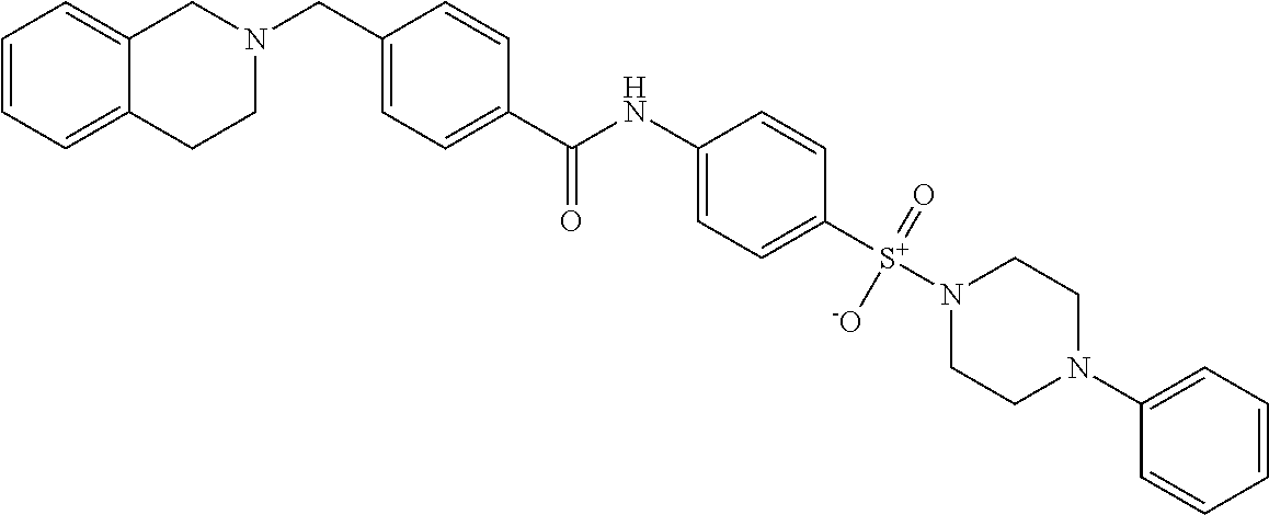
C1=CC=C2C(=C1)CN(CC1=CC=C(C(NC3=CC=C([S+](N4CCN(C5=CC=CC=C5)CC4)(=O)[-O])C=C3)=O)C=C1)CC2
